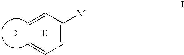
C1=C([M])C=CC=C1.[D]
